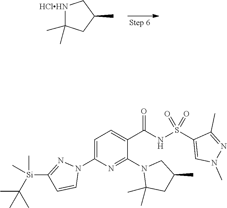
[HClHN]1C(C)(C)CC(C)C1.C1=C(N2N=C([Si](C(C)(C)C)(C)C)C=C2)N=C(N2C(C)(C)CC(C)C2)C(C(=O)NS(C2=CN(C)N=C2C)(=O)=O)=C1
